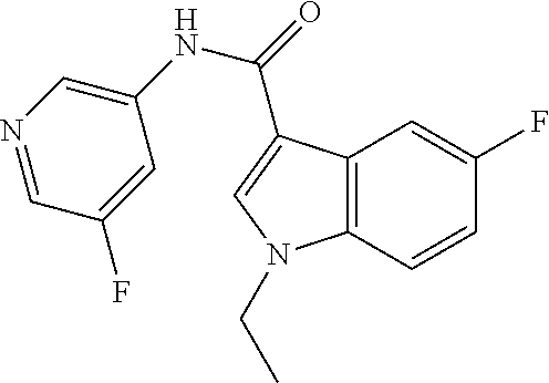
C12=C(C=CC(F)=C1)N(CC)C=C2C(=O)NC1=CN=CC(F)=C1
